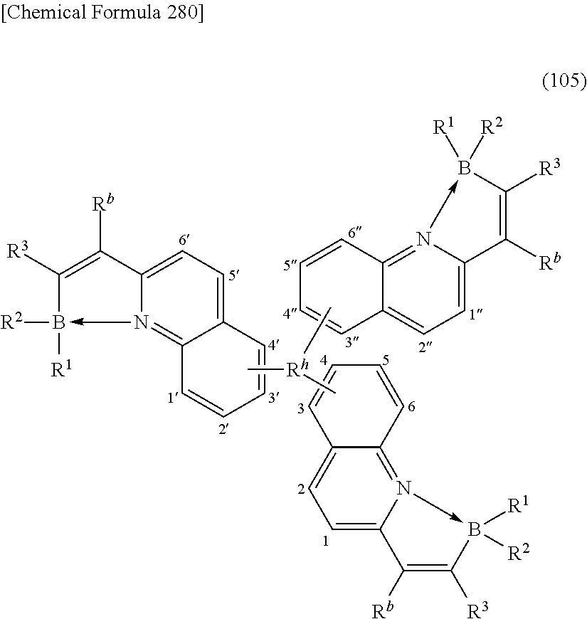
C12=CC=C3N(->B([R2])([R1])C([R3])=C3[Rb])=C1C=CC=C2.C1=C2N(->B([R2])([R1])C([R3])=C2[Rb])=C2C(=C1)C=CC=C2.C1=C2N(->B([R1])([R2])C([R3])=C2[Rb])=C2C(=C1)C=CC=C2.C[Rh](C)C
